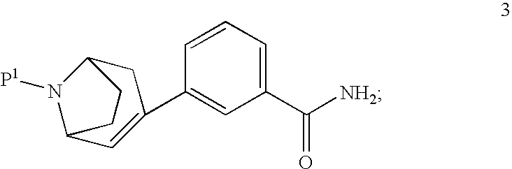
C1C2N([P1])C(C=C1C1=CC(C([NH2])=O)=CC=C1)CC2
